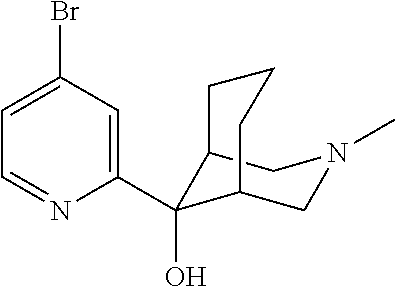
C12C(O)(C3=CC(Br)=CC=N3)C(CN(C)C1)CCC2
